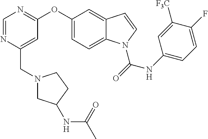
C(C1=CC(OC2=CC=C3C(=C2)C=CN3C(NC2=CC=C(F)C([F3C])=C2)=O)=NC=N1)N1CC(NC(C)=O)CC1
